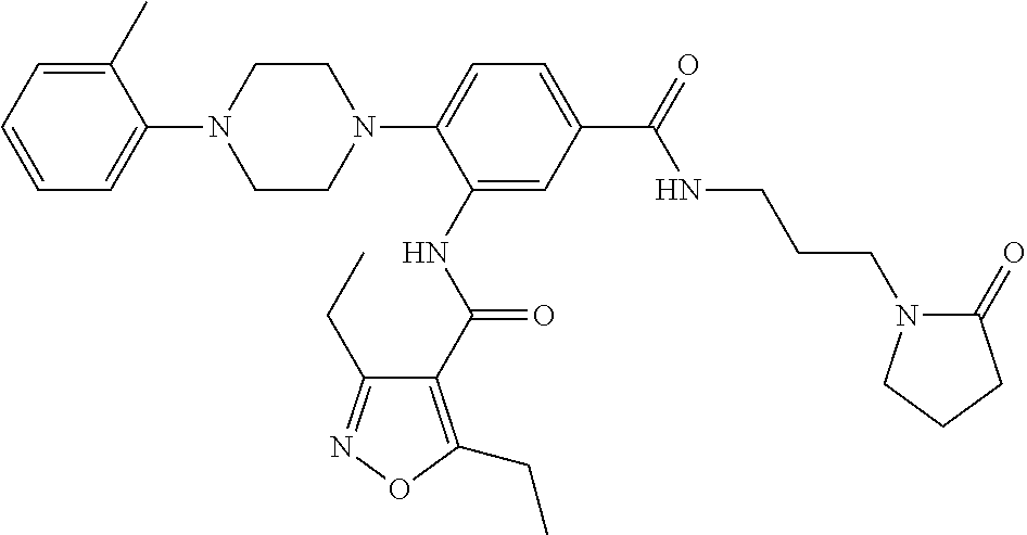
C1=C(C)C(N2CCN(C3=CC=C(C(NCCCN4C(=O)CCC4)=O)C=C3NC(=O)C3=C(CC)ON=C3CC)CC2)=CC=C1
